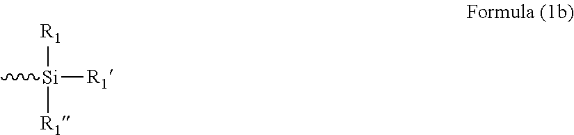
C[Si]([R1])([R1])[R1]
